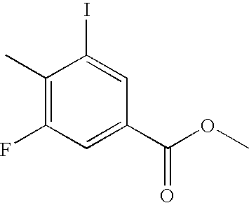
FC1=C(C)C(I)=CC(C(OC)=O)=C1
